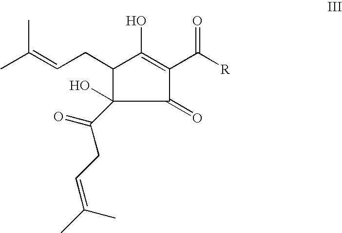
C1(CC=C(C)C)C(O)(C(=O)CC=C(C)C)C(=O)C(C([R])=O)=C1O
